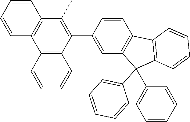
C12=C(C(C3=CC4=C(C=C3)C3=C(C=CC=C3)C4(C3=CC=CC=C3)C3=CC=CC=C3)=C(C)C3=C1C=CC=C3)C=CC=C2
